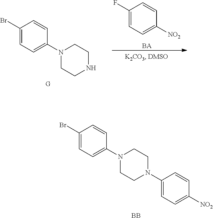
C1(N2CCN(C3=CC=C(Br)C=C3)CC2)=CC=C([NO2])C=C1.[BB].N1CCN(C2=CC=C(Br)C=C2)CC1.[G].C1(F)=CC=C([NO2])C=C1.[BA]
